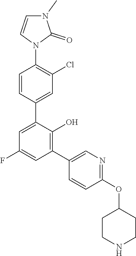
C1(C2=C(O)C(C3=CC(Cl)=C(N4C(=O)N(C)C=C4)C=C3)=CC(F)=C2)=CN=C(OC2CCNCC2)C=C1
